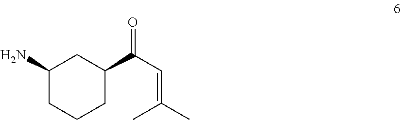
C1(N)CCCC(C(C=C(C)C)=O)C1
